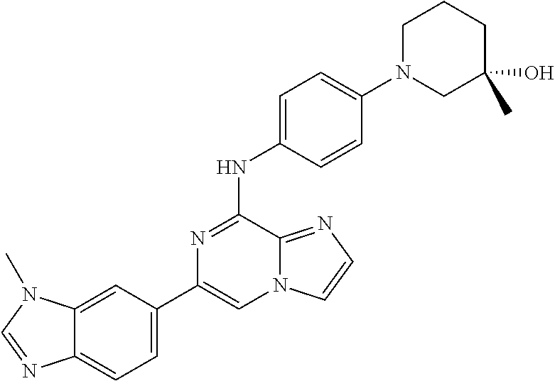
C1(C2=CC=C3C(=C2)N(C)C=N3)=CN2C(=NC=C2)C(NC2=CC=C(N3CC(C)(O)CCC3)C=C2)=N1
